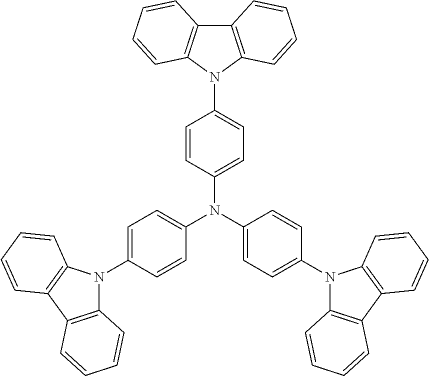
C12=C(C=CC=C1)N(C1=CC=C(N(C3=CC=C(N4C5=C(C6=C4C=CC=C6)C=CC=C5)C=C3)C3=CC=C(N4C5=C(C6=C4C=CC=C6)C=CC=C5)C=C3)C=C1)C1=C2C=CC=C1
